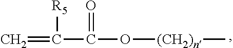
O([(CH2)n]C)C(C(=C)[R5])=O
